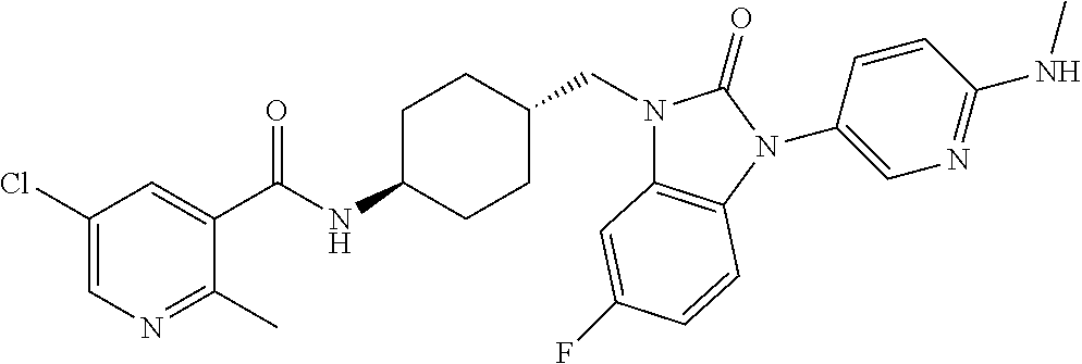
C1(Cl)=CN=C(C)C(C(NC2CCC(CN3C4=C(N(C5=CN=C(NC)C=C5)C3=O)C=CC(F)=C4)CC2)=O)=C1
